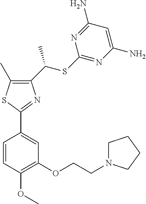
C1(C(SC2=NC(N)=CC(N)=N2)C)=C(C)SC(C2=CC(OCCN3CCCC3)=C(OC)C=C2)=N1
